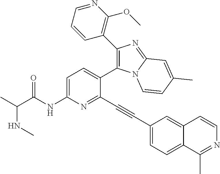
C1=C(NC(=O)C(C)NC)N=C(C#CC2=CC=C3C(=C2)C=CN=C3C)C(C2=C(C3=C(OC)N=CC=C3)N=C3N2C=CC(C)=C3)=C1
